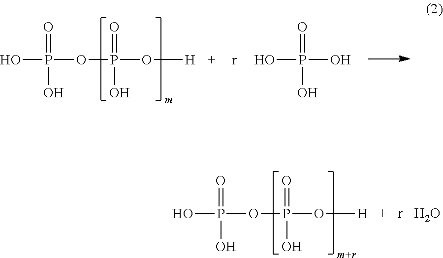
OP(=O)(O)OP(=O)(O)O[H].OP(=O)(O)O.OP(=O)(O)OP(=O)(O)O[H].O
